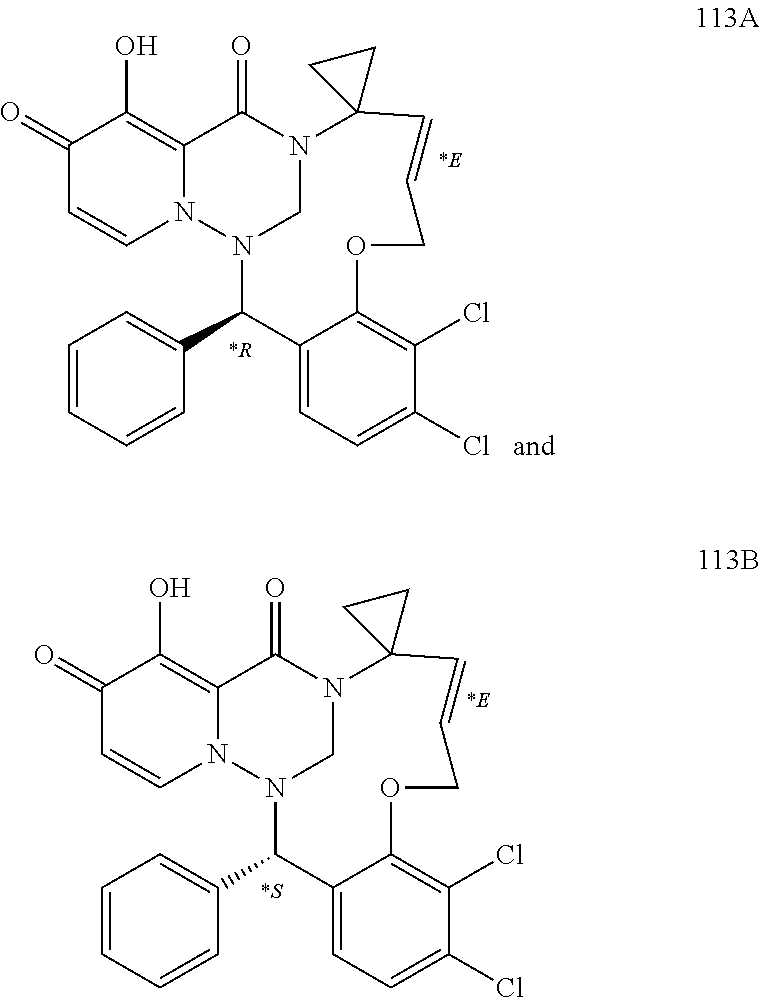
C1(=O)C=CN2C(=C1O)C(=O)N1CN2C(C2=CC=CC=C2)C2=CC=C(Cl)C(Cl)=C2OCC=CC12CC2.[*R].[*E].C1(=O)C=CN2C(=C1O)C(=O)N1CN2C(C2=CC=CC=C2)C2=CC=C(Cl)C(Cl)=C2OCC=CC12CC2.[*S].[*E]
